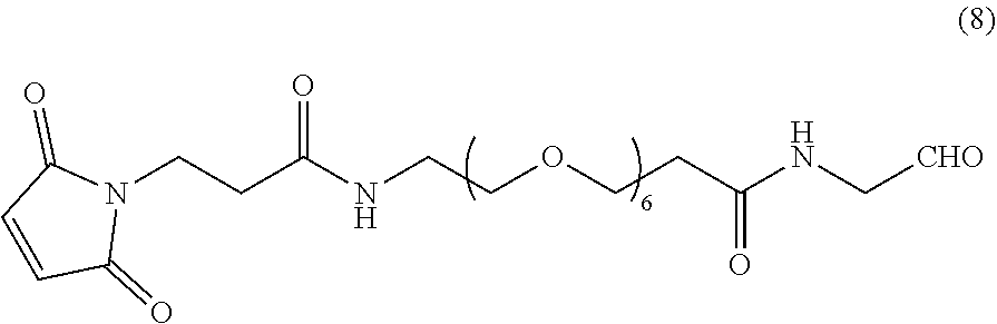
C1=CC(=O)N(CCC(NCCOCCC(NC[CHO])=O)=O)C1=O
